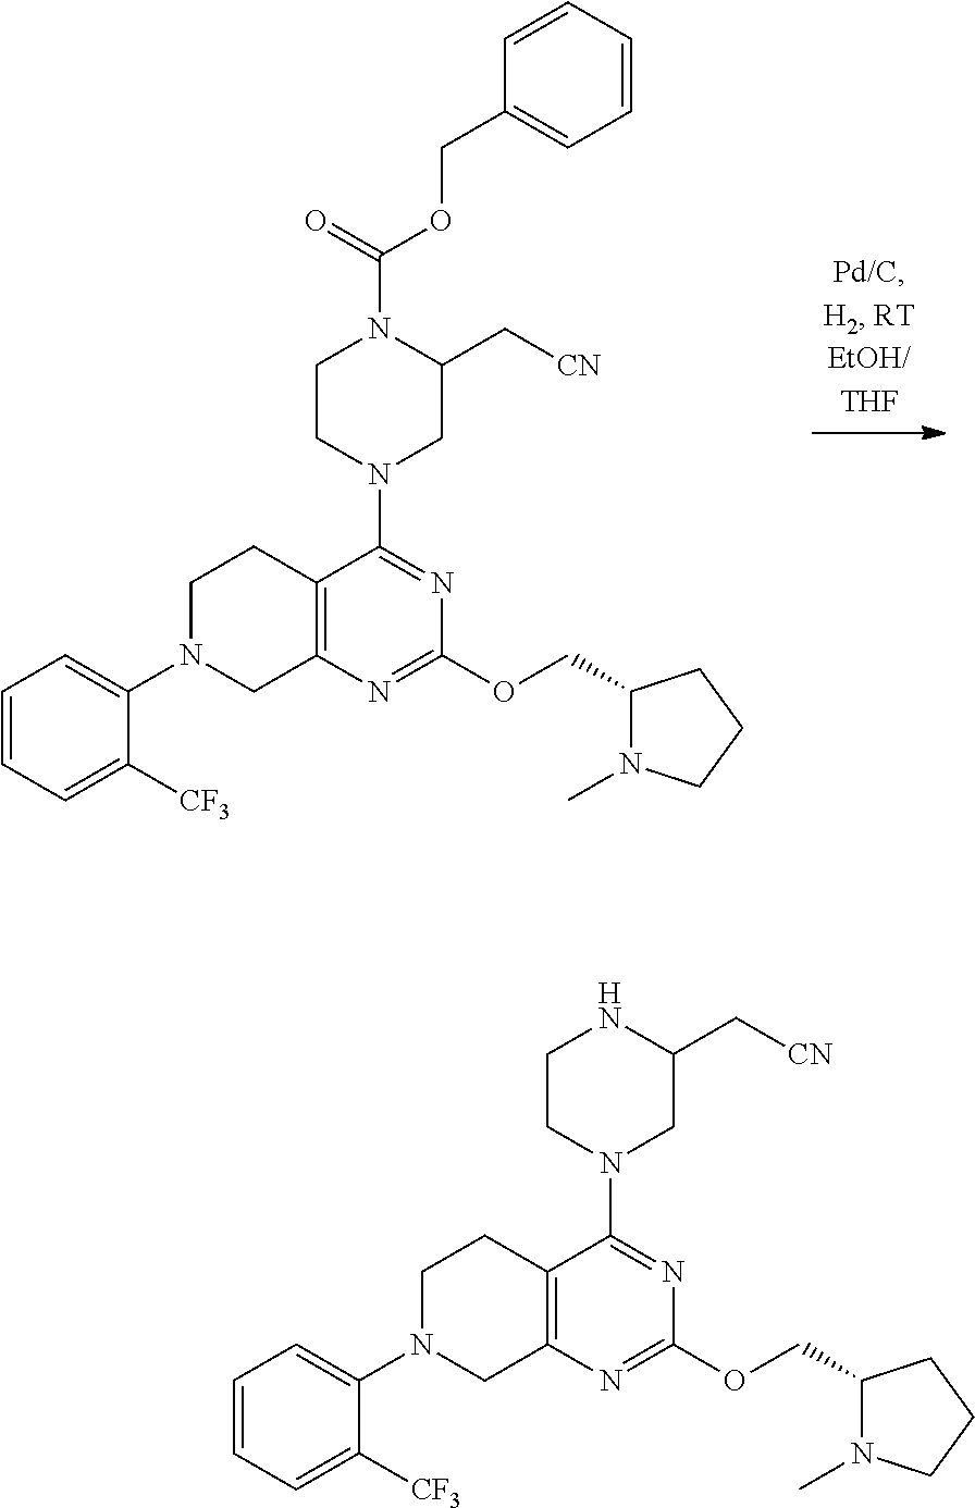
C12=C(N=C(OCC3N(C)CCC3)N=C1N1CCN(C(OCC3=CC=CC=C3)=O)C(C[CN])C1)CN(C1=CC=CC=C1[CF3])CC2.C12=C(N=C(OCC3N(C)CCC3)N=C1N1CCNC(C[CN])C1)CN(C1=CC=CC=C1[CF3])CC2
